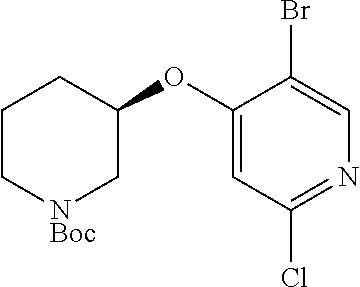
[NBoc]1CC(OC2=CC(Cl)=NC=C2Br)CCC1
